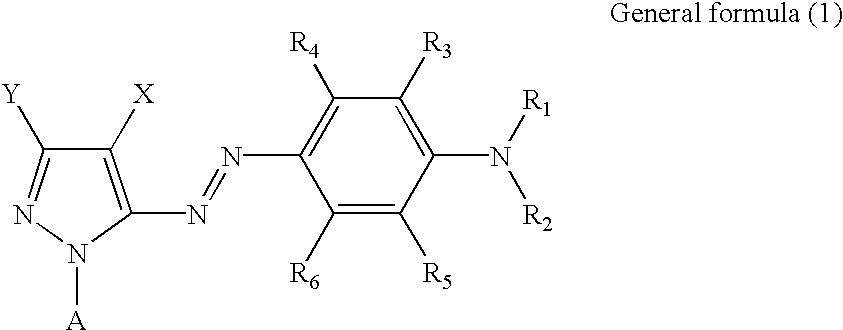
C1([X])=C(N=NC2=C([R4])C([R3])=C(N([R1])[R2])C([R5])=C2[R6])N([A])N=C1[Y]
